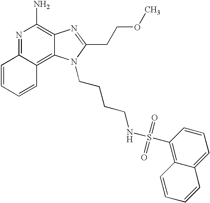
N1=C2C(=C3C(=C1N)N=C(CCOC)N3CCCCNS(=O)(=O)C1=C3C(=CC=C1)C=CC=C3)C=CC=C2
